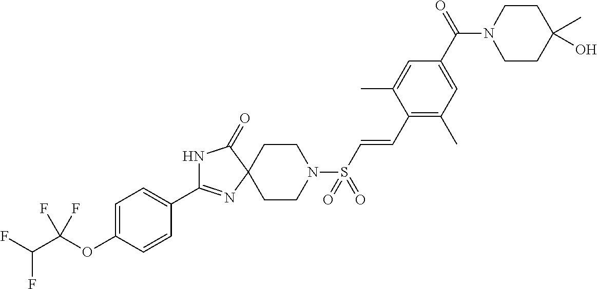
N1C(C2=CC=C(OC(F)(F)C(F)F)C=C2)=NC2(C1=O)CCN(S(C=CC1=C(C)C=C(C(N3CCC(C)(O)CC3)=O)C=C1C)(=O)=O)CC2
